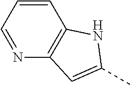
N1=CC=CC2=C1C=C(C)N2
